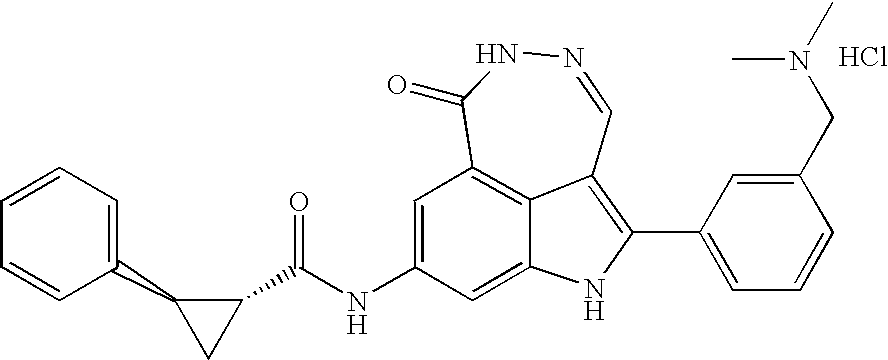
N1=CC2=C(C3=CC=CC(CN(C)C)=C3)NC3=CC(NC(=O)C4C(C5=CC=CC=C5)C4)=CC(=C23)C(=O)N1.Cl
